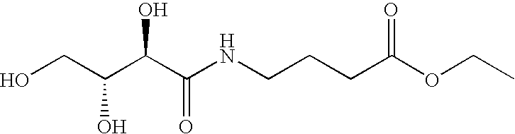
OCC(C(C(NCCCC(OCC)=O)=O)O)O
